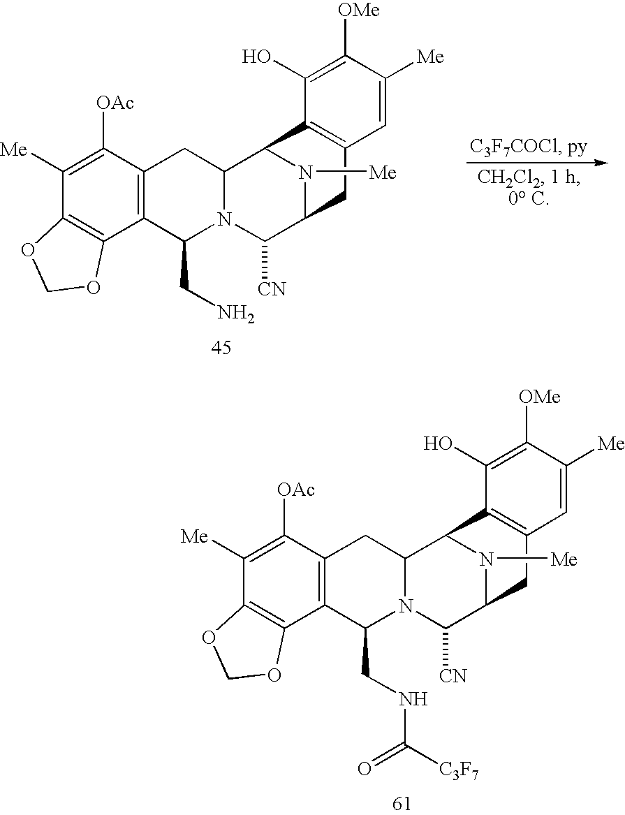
N1([Me])C2C([CN])N3C(CN)C4=C(C([OAc])=C([Me])C5=C4OCO5)CC3C1C1=C(C2)C=C([Me])C([OMe])=C1O.N1([Me])C2C([CN])N3C(CNC([C3F7])=O)C4=C(C([OAc])=C([Me])C5=C4OCO5)CC3C1C1=C(C2)C=C([Me])C([OMe])=C1O
